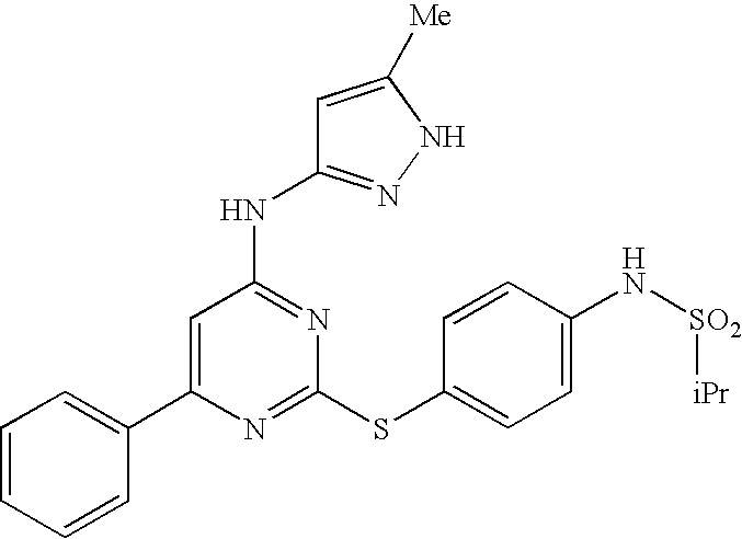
C1(C2=CC=CC=C2)=CC(NC2=NNC([Me])=C2)=NC(SC2=CC=C(N[SO2][iPr])C=C2)=N1
